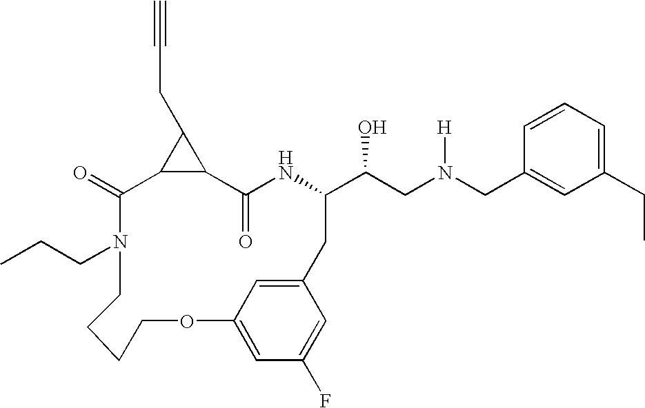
C12C(=O)NC(C(CN(CC3=CC(CC)=CC=C3)[H])O)CC3=CC(=CC(F)=C3)OCCCCN(CCC)C(=O)C1C2CC#C
